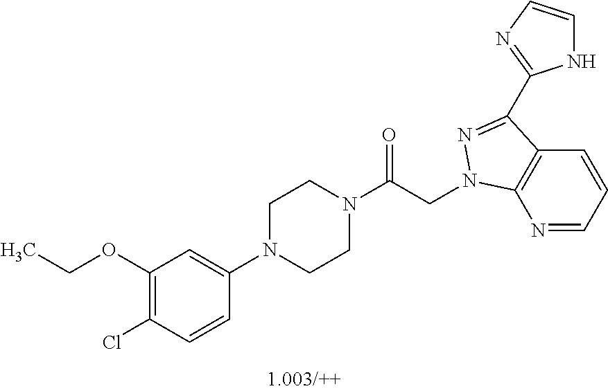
C1(OCC)=C(Cl)C=CC(N2CCN(C(CN3C4=C(C=CC=N4)C(C4=NC=CN4)=N3)=O)CC2)=C1
